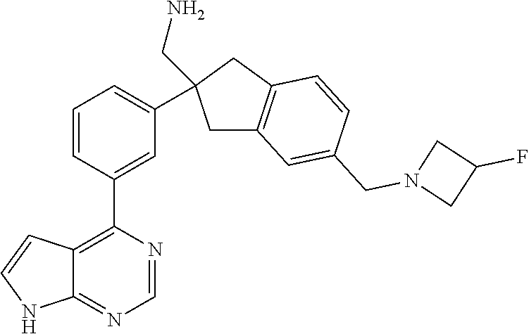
C12=C(C3=CC(C4(CN)CC5=C(C4)C=CC(CN4CC(F)C4)=C5)=CC=C3)N=CN=C1NC=C2
